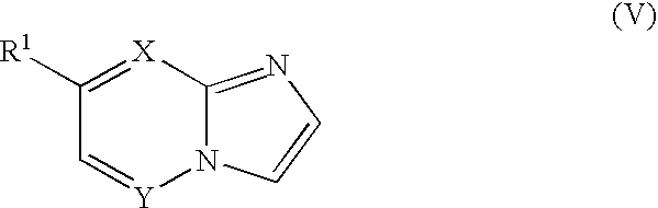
C1([R1])=[X]C2=NC=CN2[Y]=C1
